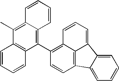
C12=C3C(=C(C4=C5C(=C(C)C6=C4C=CC=C6)C=CC=C5)C=C1)C=CC=C3C1=CC=CC=C21
